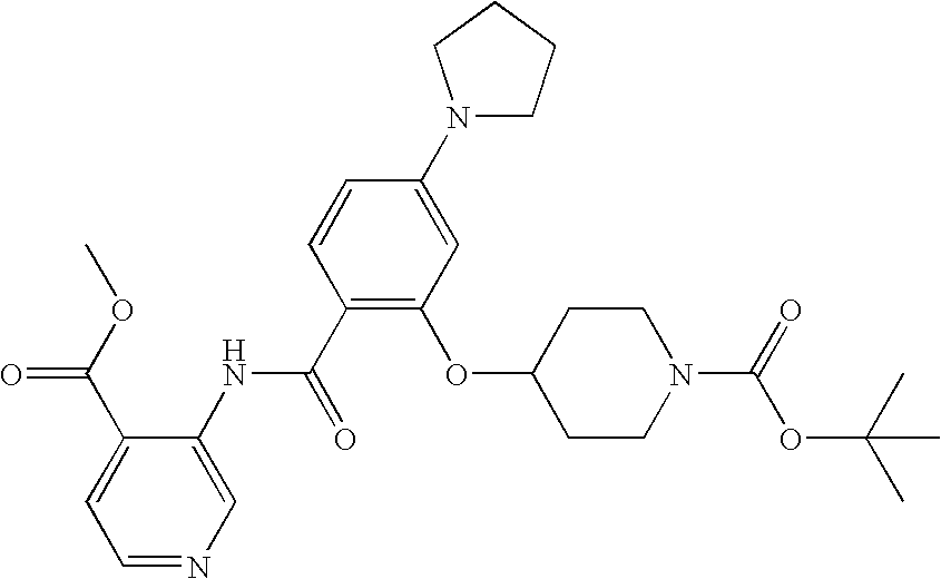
COC(C1=CC=NC=C1NC(C1=C(OC2CCN(C(=O)OC(C)(C)C)CC2)C=C(N2CCCC2)C=C1)=O)=O
